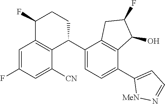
C1=C(F)C=C([CN])C2=C1C(F)CCC2C1=CC=C(C2=CC=N[MeN]2)C2=C1CC(F)C2O
